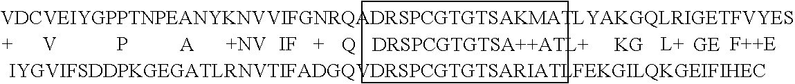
[V].P.[+NV].[IF].C1CCC1
